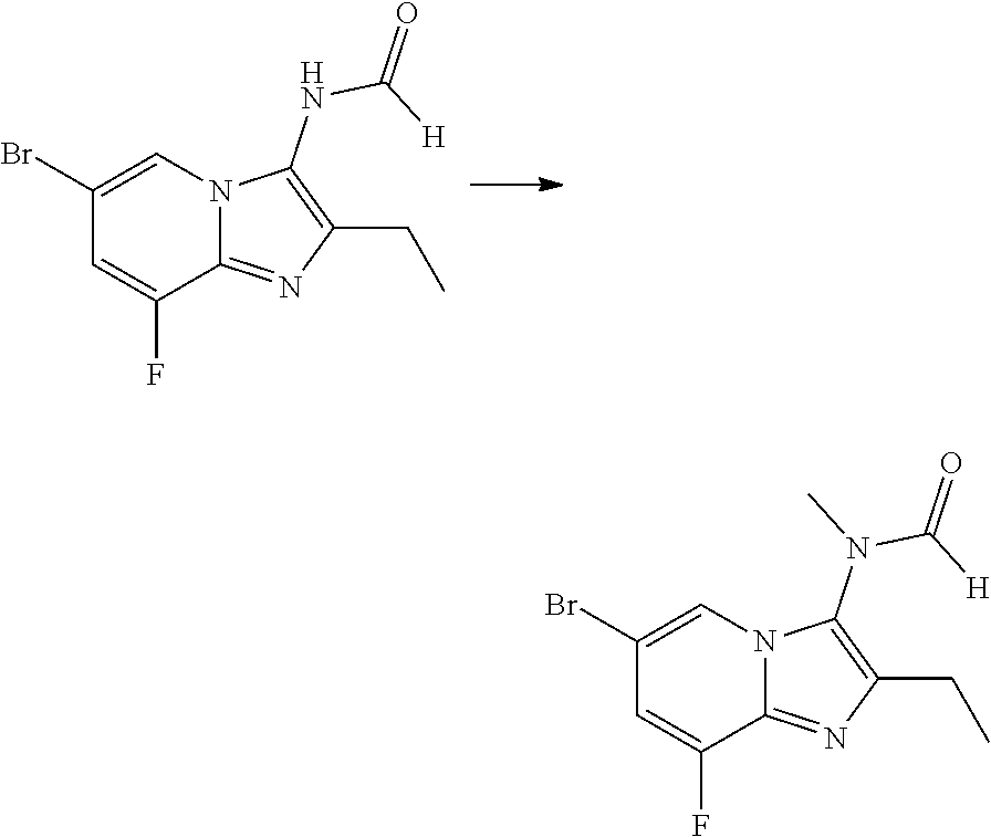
C1(Br)=CN2C(=NC(CC)=C2NC(=O)[H])C(F)=C1.C1(Br)=CN2C(=NC(CC)=C2N(C(=O)[H])C)C(F)=C1
